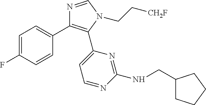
C1=C(F)C=CC(C2=C(C3=CC=NC(NCC4CCCC4)=N3)N(CC[CH2F])C=N2)=C1
